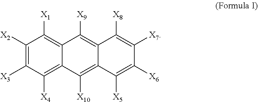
C1([X2])=C([X3])C([X4])=C2C(=C1[X1])C([X9])=C1C(=C2[X10])C([X5])=C([X6])C([X7])=C1[X8]
